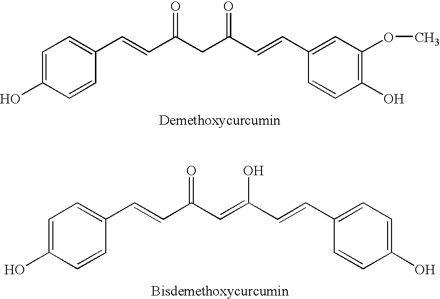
C1=C(O)C=CC(C=CC(CC(C=CC2=CC(OC)=C(O)C=C2)=O)=O)=C1.C1=C(O)C=CC(C=CC(C=C(C=CC2=CC=C(O)C=C2)O)=O)=C1
